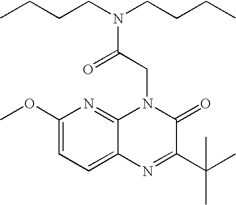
C1(OC)=CC=C2C(=N1)N(CC(N(CCCC)CCCC)=O)C(=O)C(C(C)(C)C)=N2
